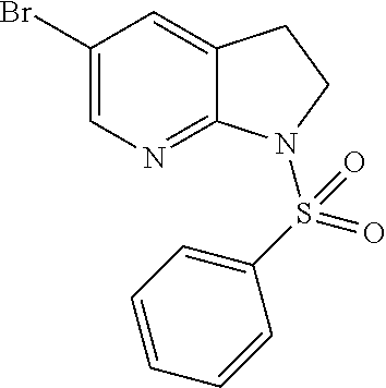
C1(Br)=CN=C2C(=C1)CCN2S(C1=CC=CC=C1)(=O)=O
